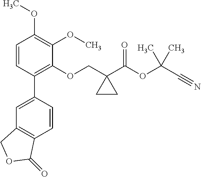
C1=CC(C2=CC3=C(C=C2)C(=O)OC3)=C(OCC2(C(=O)OC(C#N)(C)C)CC2)C(OC)=C1OC
